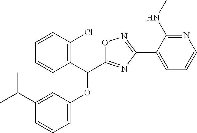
C1(C(C)C)=CC(OC(C2=C(Cl)C=CC=C2)C2=NC(C3=CC=CN=C3NC)=NO2)=CC=C1
